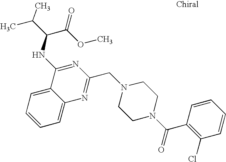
N1(CC2=NC3=CC=CC=C3C(NC(C(OC)=O)C(C)C)=N2)CCN(C(C2=C(Cl)C=CC=C2)=O)CC1
